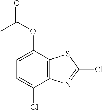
C1=C(Cl)C2=C(C(OC(=O)C)=C1)SC(Cl)=N2
